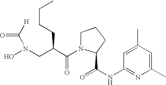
[H]C(N(O)CC(C(N1C(C(=O)NC2=NC(C)=CC(C)=C2)CCC1)=O)CCCC)=O
